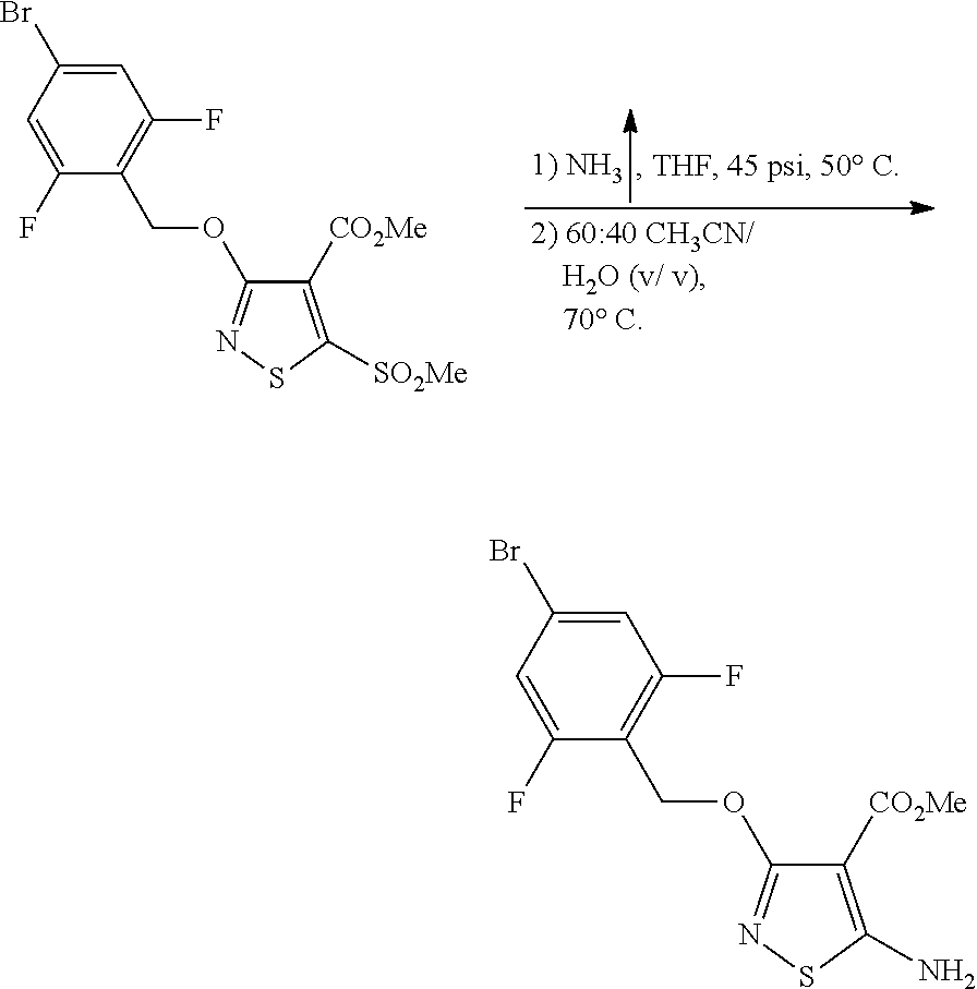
C1([CO2Me])=C([SO2Me])SN=C1OCC1=C(F)C=C(Br)C=C1F.C1([CO2Me])=C(N)SN=C1OCC1=C(F)C=C(Br)C=C1F
